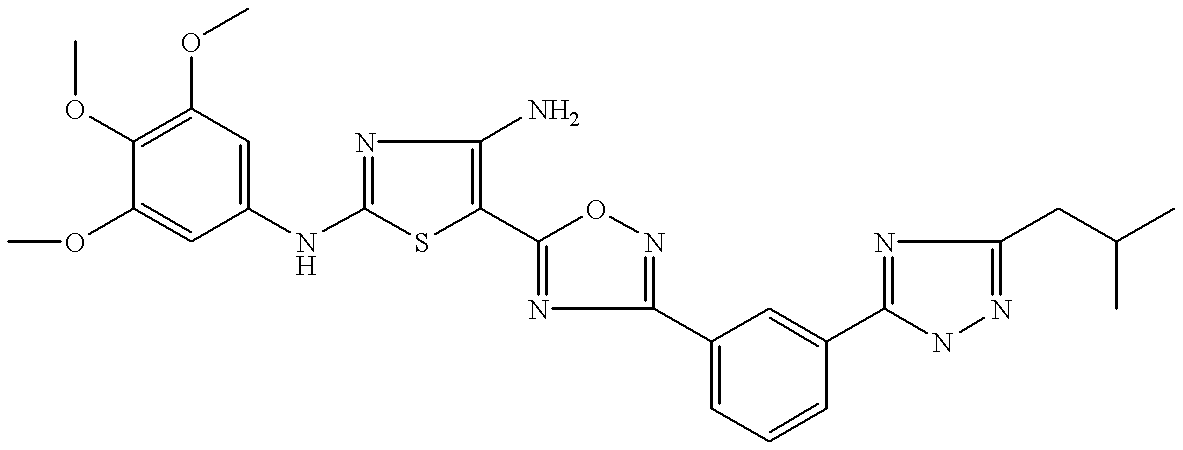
C1(OC)=CC(NC2=NC(N)=C(C3=NC(C4=CC=CC(C5=NC(CC(C)C)=NN5)=C4)=NO3)S2)=CC(OC)=C1OC
